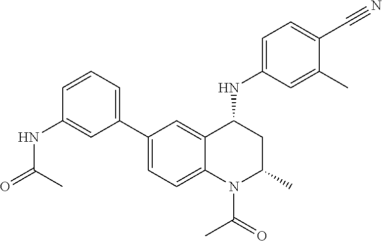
C1(NC2CC(C)N(C(C)=O)C3=CC=C(C4=CC=CC(NC(C)=O)=C4)C=C23)=CC=C(C#N)C(C)=C1
